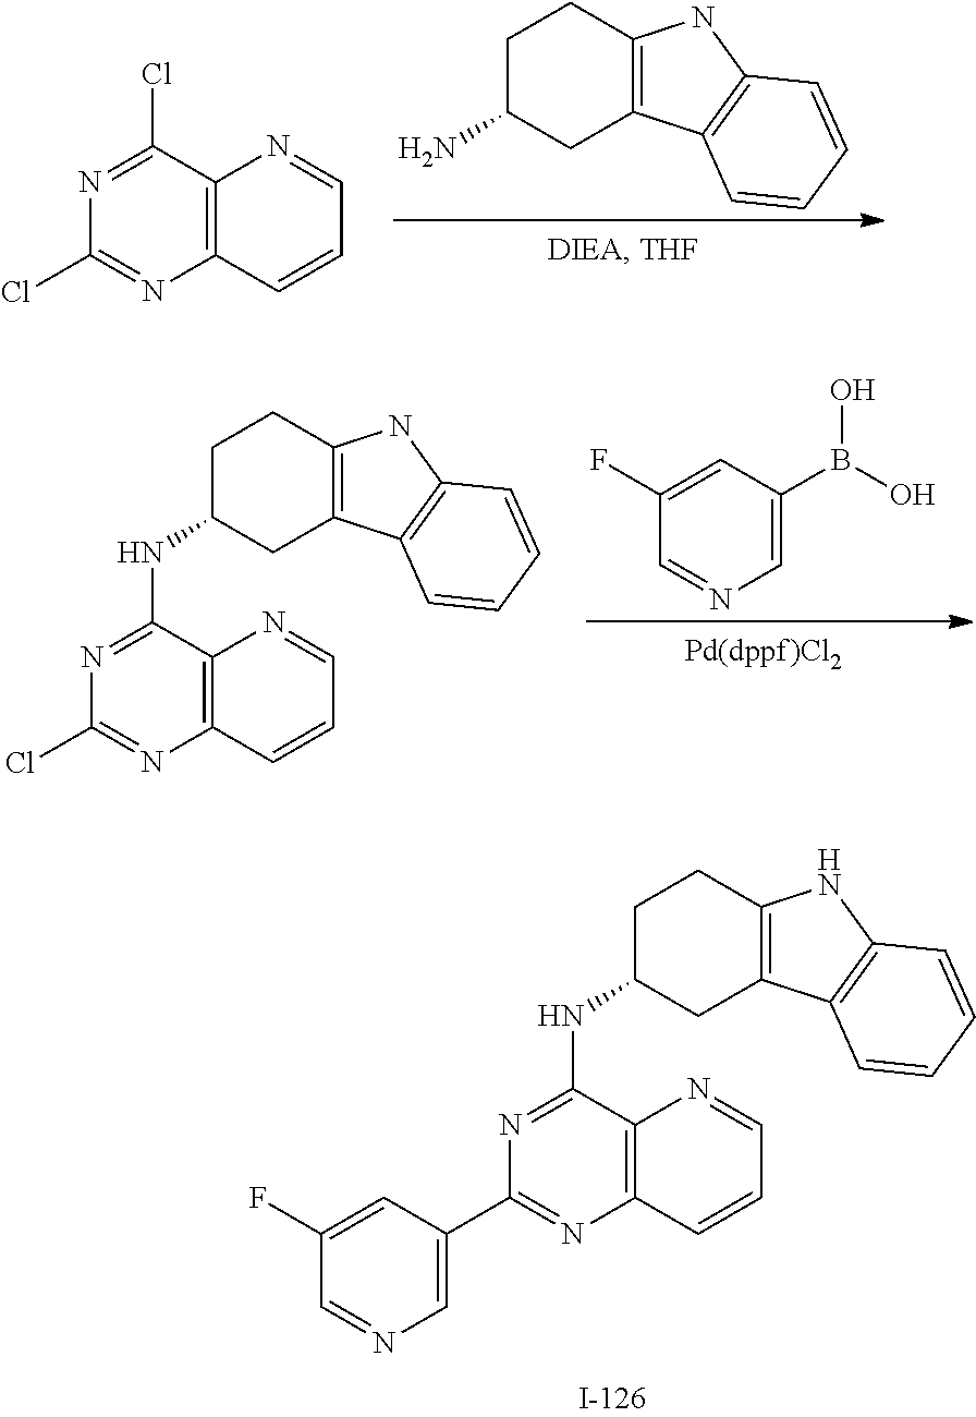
C1C(N)CC2=C(C1)NC1=C2C=CC=C1.C12=C(C(Cl)=NC(Cl)=N1)N=CC=C2.C1=C(B(O)O)C=C(F)C=N1.ClC1=NC2=C(C(NC3CC4=C(CC3)NC3=C4C=CC=C3)=N1)N=CC=C2.C1(C2=NC3=C(C(NC4CC5=C(CC4)NC4=C5C=CC=C4)=N2)N=CC=C3)=CN=CC(F)=C1
